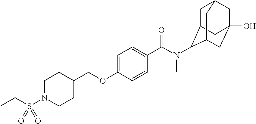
S(N1CCC(COC2=CC=C(C(N(C)C3C4CC5CC(O)(CC3C5)C4)=O)C=C2)CC1)(CC)(=O)=O
